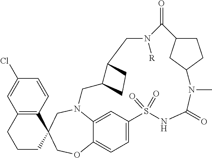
N12C3=CC(=CC=C3OCC3(C4=C(C=C(Cl)C=C4)CCC3)C1)S(=O)(=O)NC(=O)N(C)C1CC(CC1)C(=O)N([R])CC1C(C2)CC1
